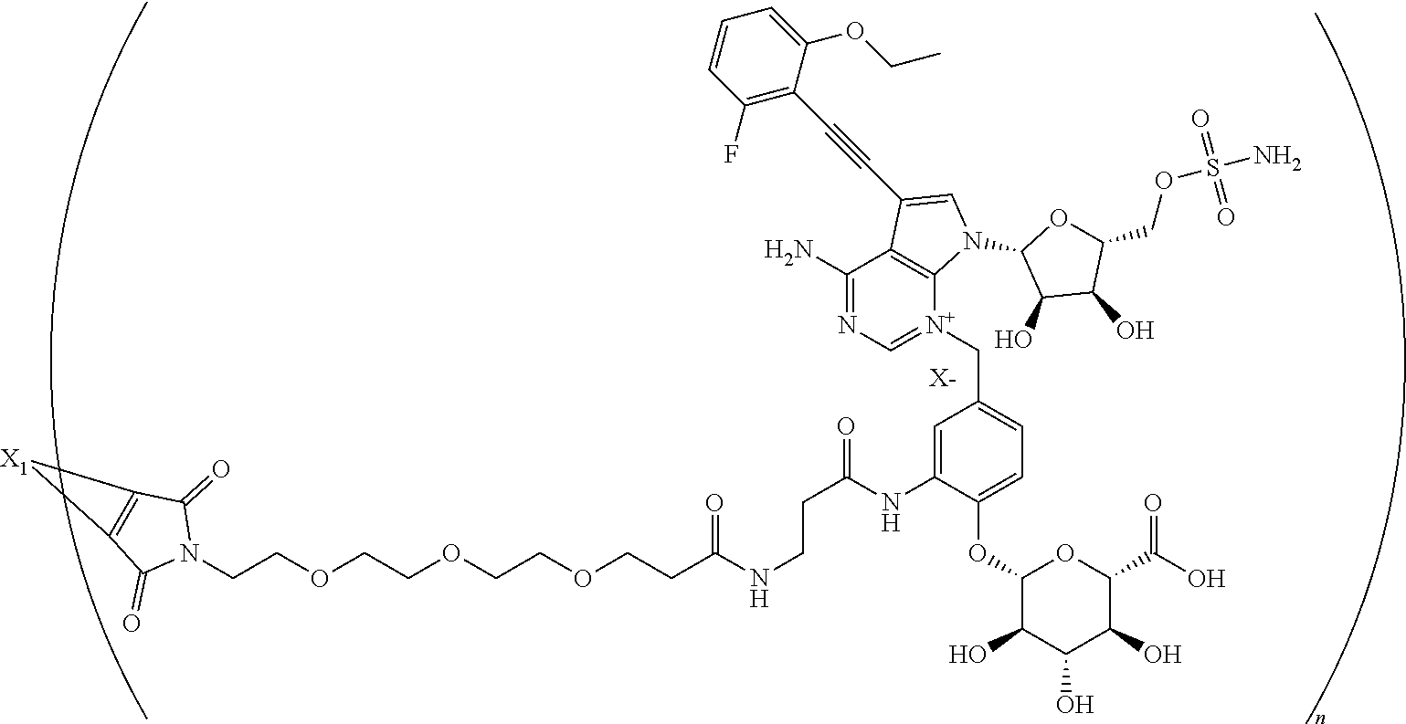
[X-].C(COCCOCCOCCC(NCCC(NC1=CC(C[N+]2=CN=C(N)C3=C2N(C2C(O)C(O)C(COS(N)(=O)=O)O2)C=C3C#CC2=C(F)C=CC=C2OCC)=CC=C1OC1C(O)C(O)C(O)C(C(=O)O)O1)=O)=O)N1C(=O)C2=C(C1=O)[X1]2
